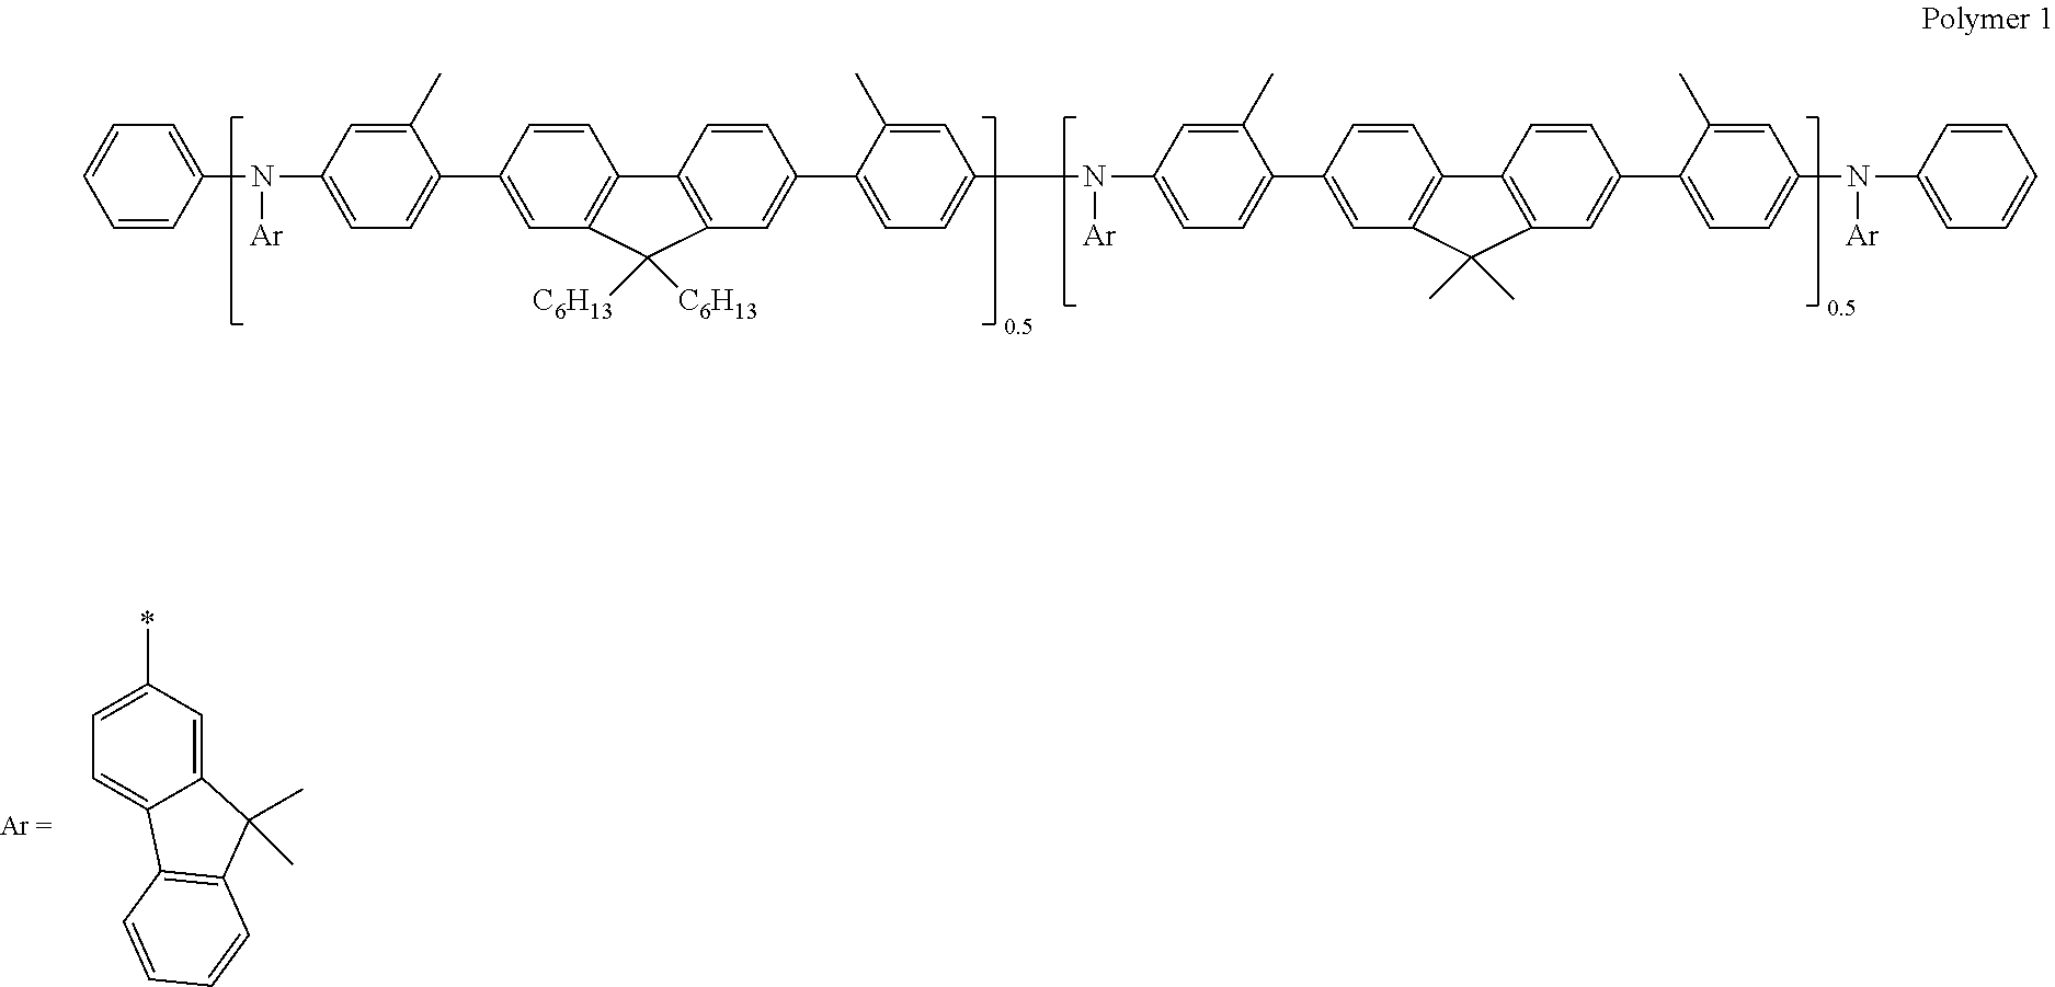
C1=C(*)C=C2C(=C1)C1=C(C=CC=C1)C2(C)C.C1=CC(N(C2=CC=C(C3=CC4=C(C=C3)C3=C(C=C(C5=CC=C(N(C6=CC=C(C7=CC8=C(C=C7)C7=C(C=C(C9=CC=C(N(C%10=CC=CC=C%10)[Ar])C=C9C)C=C7)C8(C)C)C(C)=C6)[Ar])C=C5C)C=C3)C4([C6H13])[C6H13])C(C)=C2)[Ar])=CC=C1
